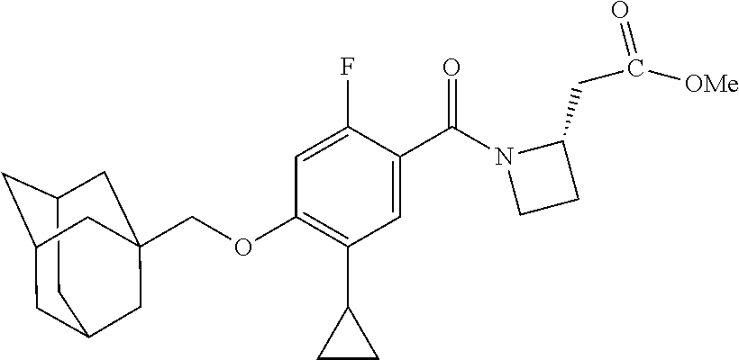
C12CC3CC(C1)CC(COC1=C(C4CC4)C=C(C(N4CCC4CC([OMe])=O)=O)C(F)=C1)(C3)C2
